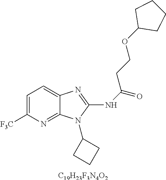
C1=C([F3C])N=C2C(=C1)N=C(NC(=O)CCOC1CCCC1)N2C1CCC1.[C19H23F3N4O2]
